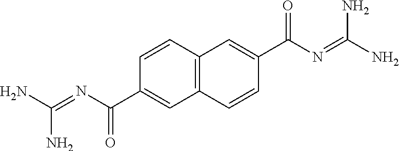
C12=C(C=C(C(N=C(N)N)=O)C=C1)C=CC(C(N=C(N)N)=O)=C2
